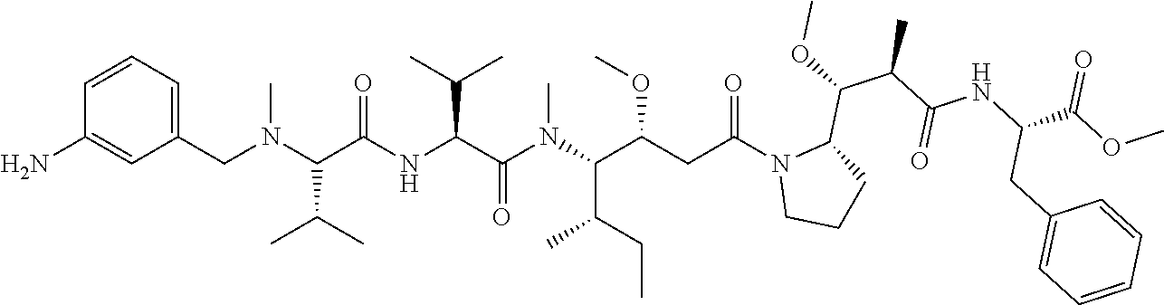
C1(CN(C(C(NC(C(N(C(C(CC(N2CCCC2C(C(C(=O)NC(CC2=CC=CC=C2)C(=O)OC)C)OC)=O)OC)C(CC)C)C)=O)C(C)C)=O)C(C)C)C)=CC=CC(N)=C1
